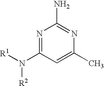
N1=C(N([R1])[R2])C=C(C)N=C1N
